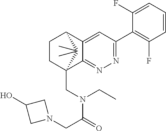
C12=CC(C3=C(F)C=CC=C3F)=NN=C1C1(CN(C(CN3CC(O)C3)=O)CC)CCC2C1(C)C
